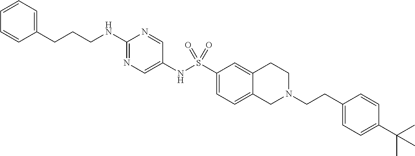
C1(NCCCC2=CC=CC=C2)=NC=C(NS(C2=CC=C3C(=C2)CCN(CCC2=CC=C(C(C)(C)C)C=C2)C3)(=O)=O)C=N1
